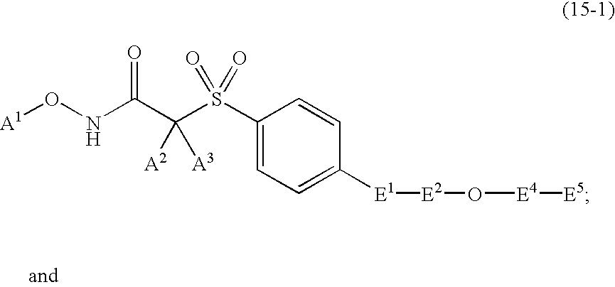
[A1]ONC(C(S(C1=CC=C([E1][E2]O[E4][E5])C=C1)(=O)=O)([A2])[A3])=O
